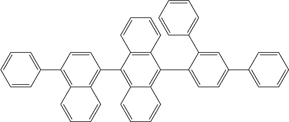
C1=CC(C2=CC=CC=C2)=C2C(=C1C1=C3C(=C(C4=CC=C(C5=CC=CC=C5)C=C4C4=CC=CC=C4)C4=C1C=CC=C4)C=CC=C3)C=CC=C2
